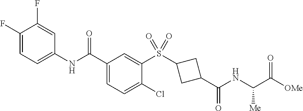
C1(F)=CC=C(NC(C2=CC=C(Cl)C(S(C3CC(C(NC(C([OMe])=O)[Me])=O)C3)(=O)=O)=C2)=O)C=C1F
